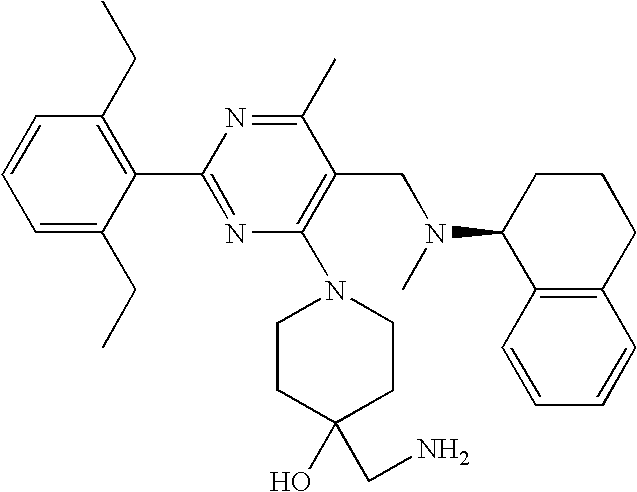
C1=C(CC)C(C2=NC(N3CCC(O)(CN)CC3)=C(CN(C)C3C4=C(CCC3)C=CC=C4)C(C)=N2)=C(CC)C=C1
